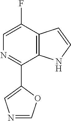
C1=C(F)C2=C(C(C3=CN=CO3)=N1)NC=C2
